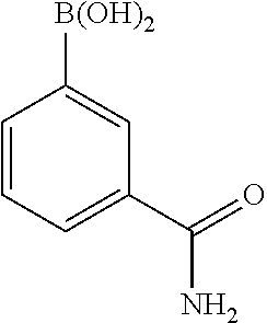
C1=CC=C(C(N)=O)C=C1[B(OH)2]
